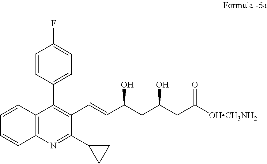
C1=CC(C2=C(C=CC(CC(CC([OHCH3NH2])=O)O)O)C(C3CC3)=NC3=C2C=CC=C3)=CC=C1F
